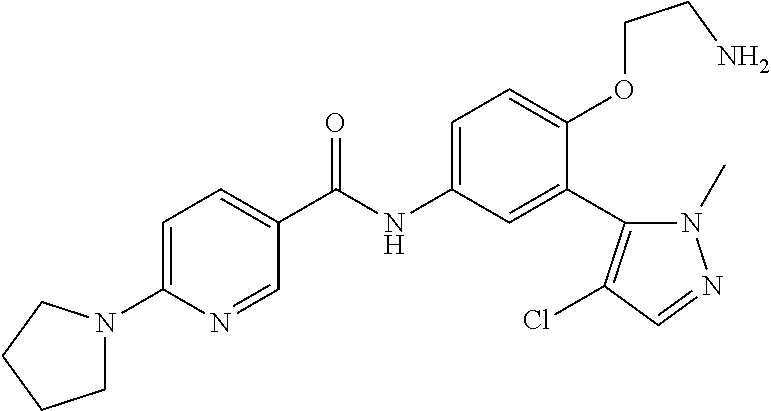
C1=NC(N2CCCC2)=CC=C1C(=O)NC1=CC=C(OCCN)C(C2=C(Cl)C=NN2C)=C1
